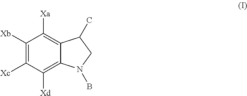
C1([Xb])=C([Xc])C([Xd])=C2C(=C1[Xa])C(C)CN2B
